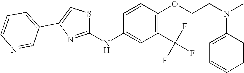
C1(NC2=CC(C(F)(F)F)=C(OCCN(C)C3=CC=CC=C3)C=C2)=NC(C2=CC=CN=C2)=CS1
